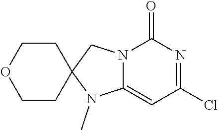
C1(=O)N2C(=CC(Cl)=N1)N(C)C1(C2)CCOCC1
